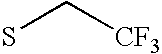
SC[CF3]
